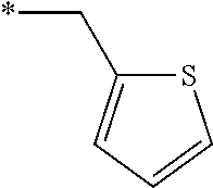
C(*)C1=CC=CS1
